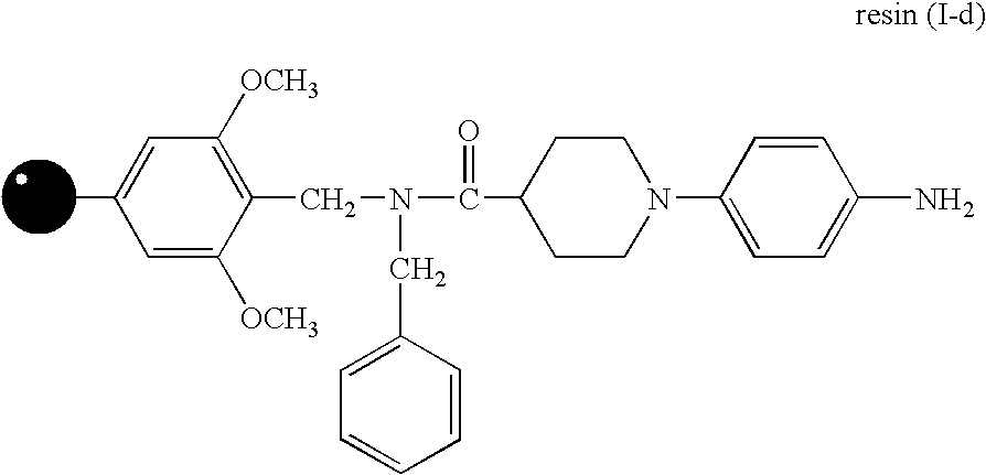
CC1=CC([OCH3])=C(CN(CC2=CC=CC=C2)C(=O)C2CCN(C3=CC=C(N)C=C3)CC2)C([OCH3])=C1
